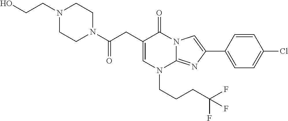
C1=C(CC(N2CCN(CCO)CC2)=O)C(=O)N2C(=NC(C3=CC=C(Cl)C=C3)=C2)N1CCCC(F)(F)F
